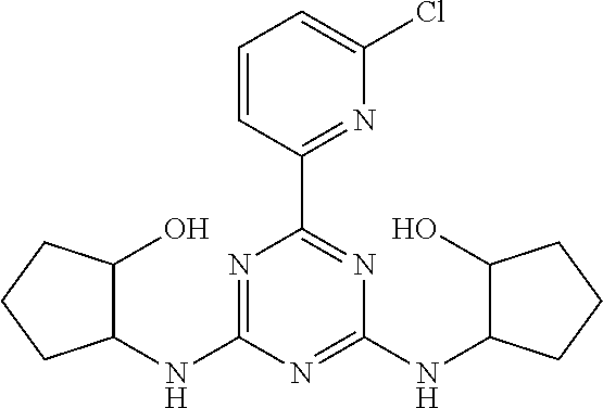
C1(NC2=NC(C3=NC(Cl)=CC=C3)=NC(NC3C(O)CCC3)=N2)C(O)CCC1
